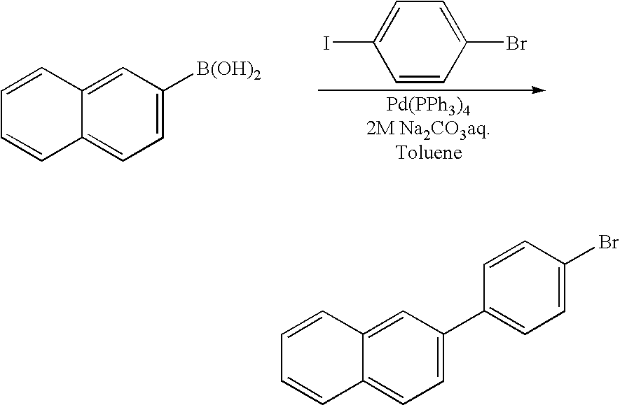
C1=CC(Br)=CC=C1I.C1([B(OH)2])=CC=C2C(=C1)C=CC=C2.C1(C2=CC=C(Br)C=C2)=CC=C2C(=C1)C=CC=C2
